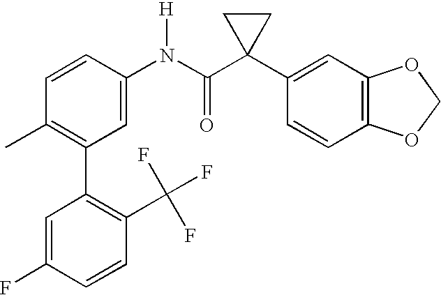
C1(N(C(C2(C3=CC4=C(C=C3)OCO4)CC2)=O)[H])=CC(C2=C(C(F)(F)F)C=CC(F)=C2)=C(C)C=C1
